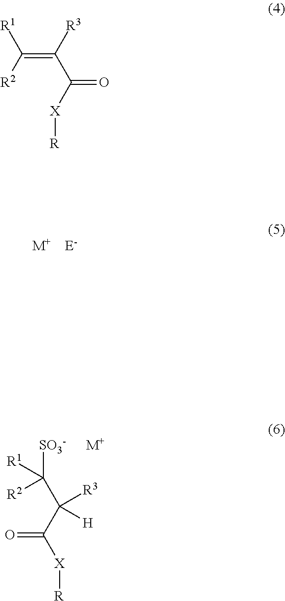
[R3]C(C([X][R])=O)=C([R1])[R2].[SO3-]C([R2])([R1])C(C([X][R])=O)([R3])[H].[M+].[M+].[E-]
